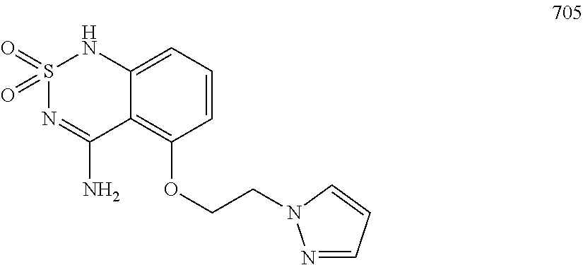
C1=CC=C2C(=C1OCCN1N=CC=C1)C(N)=NS(=O)(=O)N2
